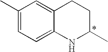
C1(C)=CC=C2C(=C1)CCC(C)N2
